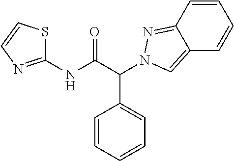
C(C(NC1=NC=CS1)=O)(C1=CC=CC=C1)N1N=C2C=CC=CC2=C1
